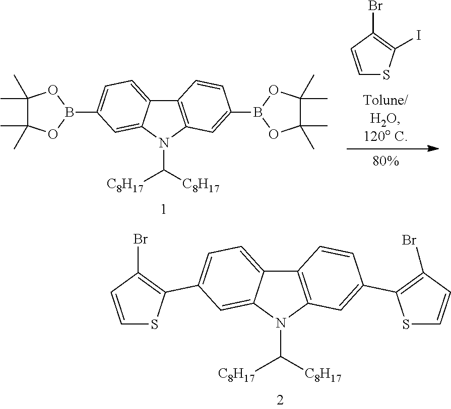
C12=C(N(C([C8H17])[C8H17])C3=CC(C4=C(Br)C=CS4)=CC=C13)C=C(C1=C(Br)C=CS1)C=C2.C1=CC(Br)=C(I)S1.C12=C(N(C([C8H17])[C8H17])C3=CC(B4OC(C)(C)C(C)(C)O4)=CC=C13)C=C(B1OC(C)(C)C(C)(C)O1)C=C2
